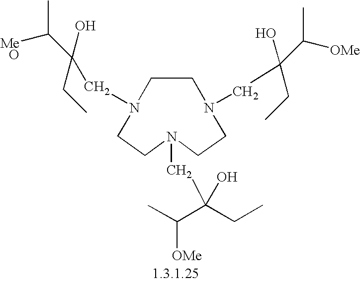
C1N(CC(CC)(C([OMe])C)O)CCN(CC(C([OMe])C)(CC)O)CCN(CC(C([MeO])C)(CC)O)C1
